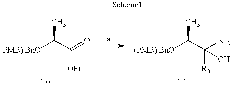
[(PMB) BnO]C(C(=O)[OEt])C.[(PMB) BnO]C(C([R12])([R3])O)C
